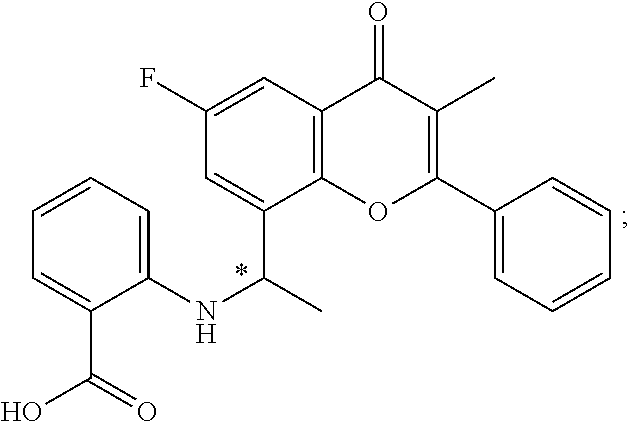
C1=CC=C(NC(C)C2=CC(F)=CC3=C2OC(C2=CC=CC=C2)=C(C)C3=O)C(C(O)=O)=C1
